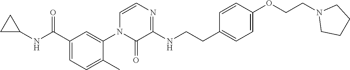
C1C(NC(C2=CC=C(C)C(N3C(=O)C(NCCC4=CC=C(OCCN5CCCC5)C=C4)=NC=C3)=C2)=O)C1
